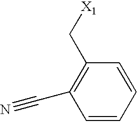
C1=CC=CC(C[X1])=C1C#N
